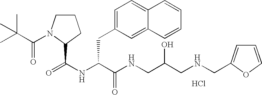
Cl.N(C(C(NCC(CNCC1=CC=CO1)O)=O)CC1=CC=C2C(=C1)C=CC=C2)C(=O)C1N(C(=O)C(C)(C)C)CCC1
